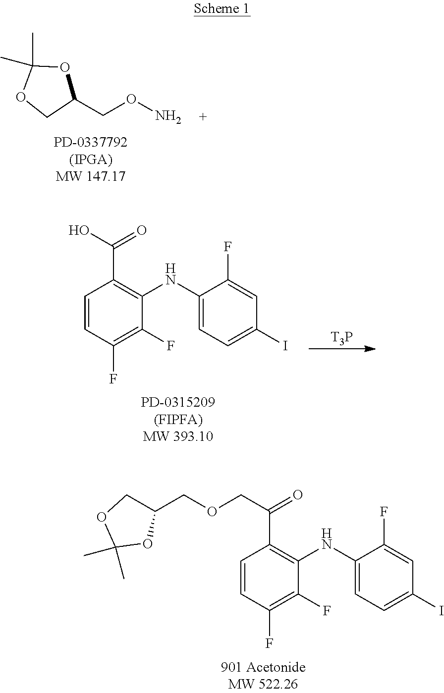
C1(C)(C)OCC(CON)O1.C1=CC(F)=C(F)C(NC2=CC=C(I)C=C2F)=C1C(O)=O.[T3P].C1=CC(F)=C(F)C(NC2=CC=C(I)C=C2F)=C1C(COCC1COC(C)(C)O1)=O
